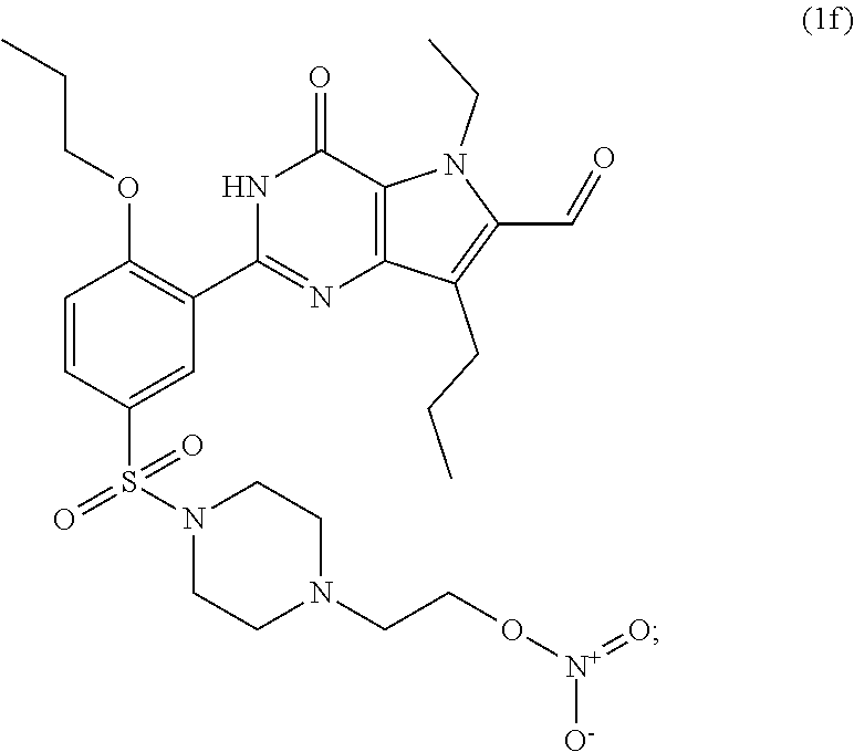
C1=CC(S(N2CCN(CCO[N+]([O-])=O)CC2)(=O)=O)=CC(C2=NC3=C(C(=O)N2)N(CC)C(C=O)=C3CCC)=C1OCCC
